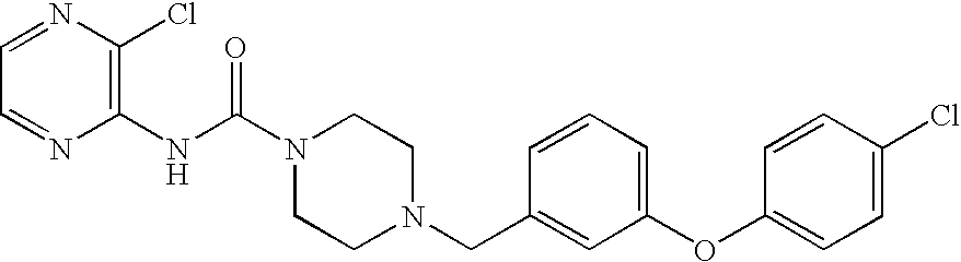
C1=NC(NC(N2CCN(CC3=CC(OC4=CC=C(Cl)C=C4)=CC=C3)CC2)=O)=C(Cl)N=C1
